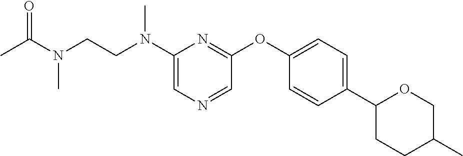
CC(N(C)CCN(C)C1=CN=CC(OC2=CC=C(C3CCC(C)CO3)C=C2)=N1)=O
